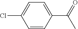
C1(C(=O)C)=CC=C(Cl)C=C1
